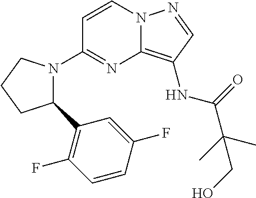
C1=CN2C(=C(NC(=O)C(C)(C)CO)C=N2)N=C1N1C(C2=C(F)C=CC(F)=C2)CCC1
